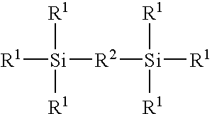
[R1][Si]([R1])([R1])[R2][Si]([R1])([R1])[R1]
